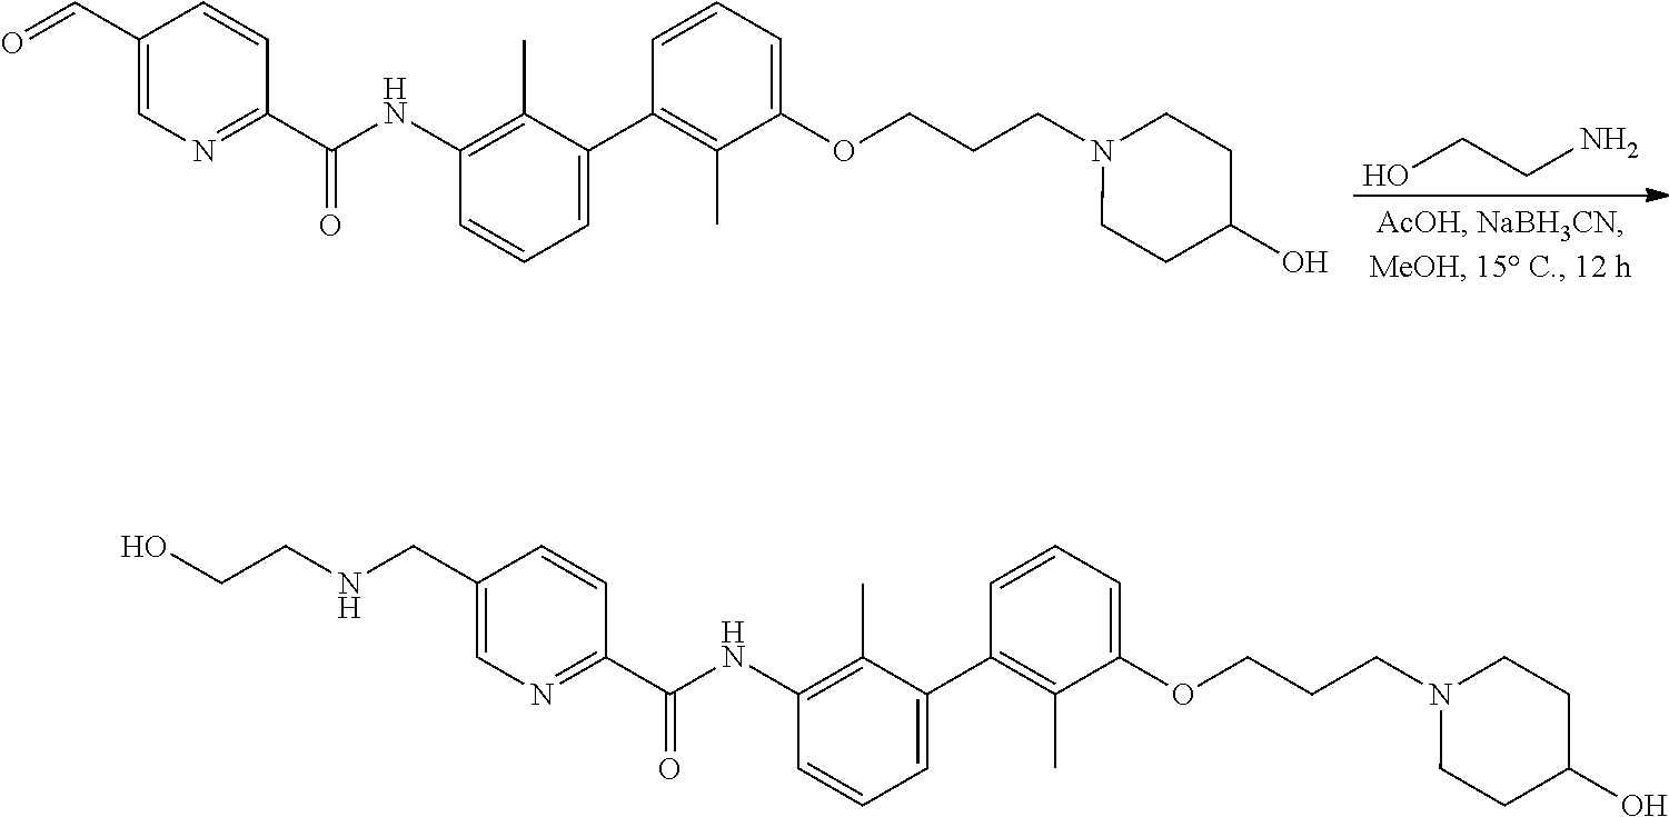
OCCN.C1(C=O)=CN=C(C(NC2=C(C)C(C3=C(C)C(OCCCN4CCC(O)CC4)=CC=C3)=CC=C2)=O)C=C1.C1(CNCCO)=CN=C(C(NC2=C(C)C(C3=C(C)C(OCCCN4CCC(O)CC4)=CC=C3)=CC=C2)=O)C=C1
